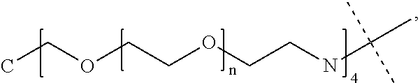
CCOCCOCCNC(C)(C)C
